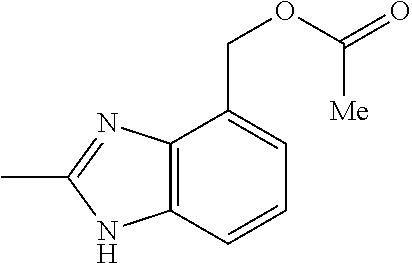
C12=C(C=CC=C1COC(=O)[Me])NC(C)=N2
